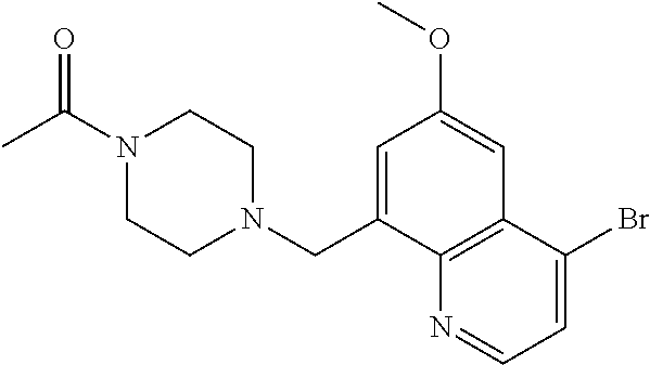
CC(N1CCN(CC2=CC(OC)=CC3=C2N=CC=C3Br)CC1)=O
